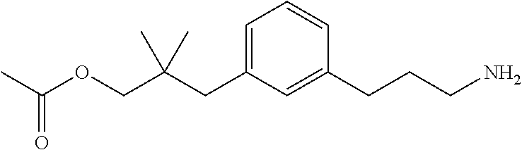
CC(OCC(CC1=CC=CC(CCCN)=C1)(C)C)=O
